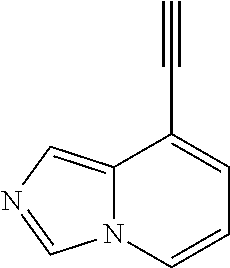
C12=CN=CN1C=CC=C2C#C
